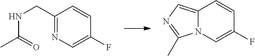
C12=CN=C(C)N1C=C(F)C=C2.C1(CNC(C)=O)=NC=C(F)C=C1
